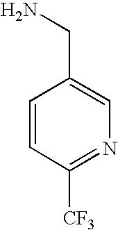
C1=CC([CF3])=NC=C1CN
